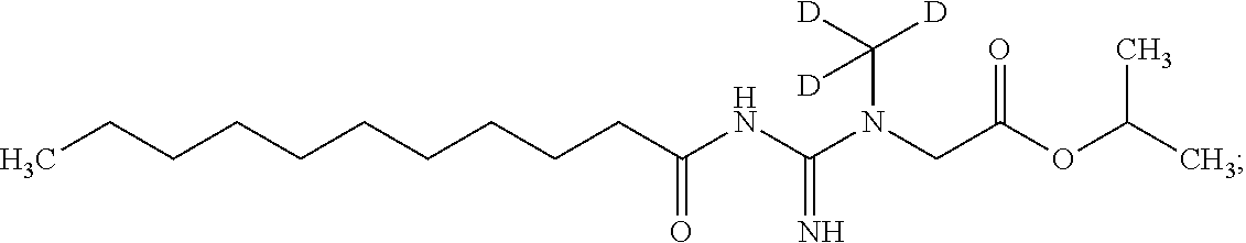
CCCCCCCCCCC(=O)NC(N(CC(OC(C)C)=O)C([D])([D])[D])=N
